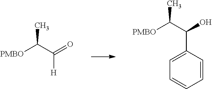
[PMBO]C(C(=O)[H])C.C1=CC=CC(C(C([PMBO])C)O)=C1
